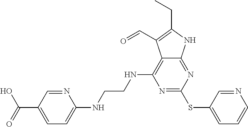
N1=C(SC2=CC=CN=C2)N=C2C(=C1NCCNC1=CC=C(C(=O)O)C=N1)C(C=O)=C(CC)N2
